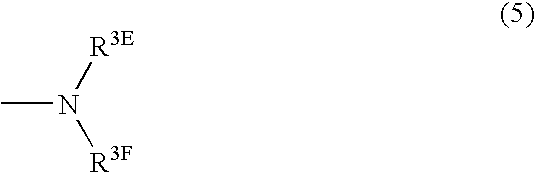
CN([R3E])[R3F]
